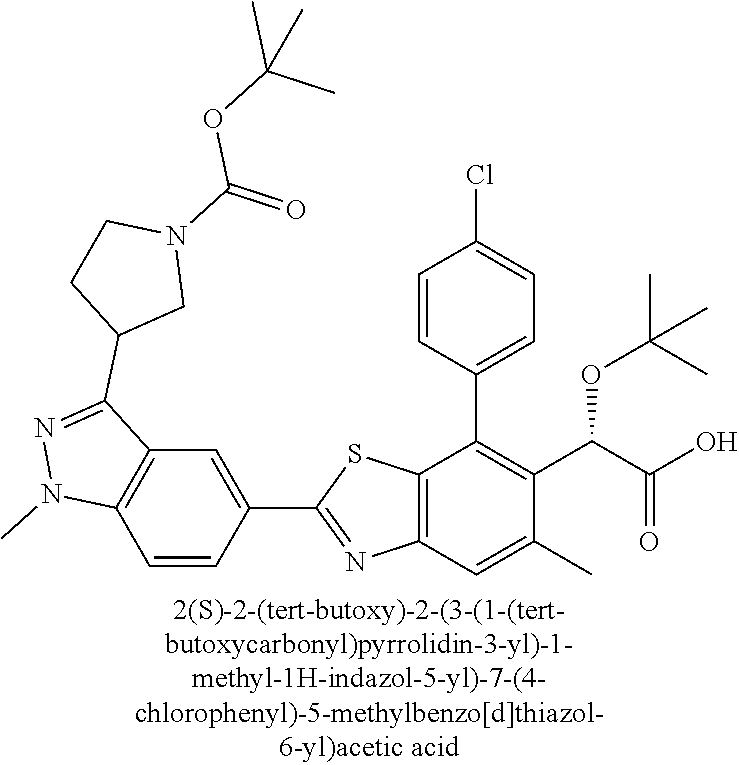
C12=C(C=CC(C3=NC4=C(S3)C(C3=CC=C(Cl)C=C3)=C(C(C(O)=O)OC(C)(C)C)C(C)=C4)=C1)N(C)N=C2C1CN(C(=O)OC(C)(C)C)CC1
